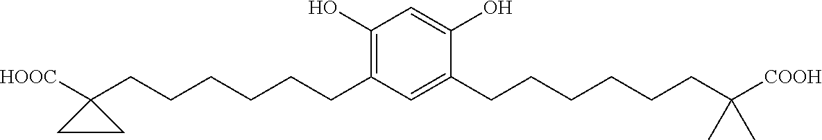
C1(O)=C(CCCCCCC2([HOOC])CC2)C=C(CCCCCCC(C)(C)[COOH])C(O)=C1
